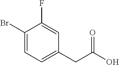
C1(Br)=CC=C(CC(O)=O)C=C1F
